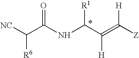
[NC]C(C(NC(C(=C([Z])[H])[H])[R1])=O)[R6]
